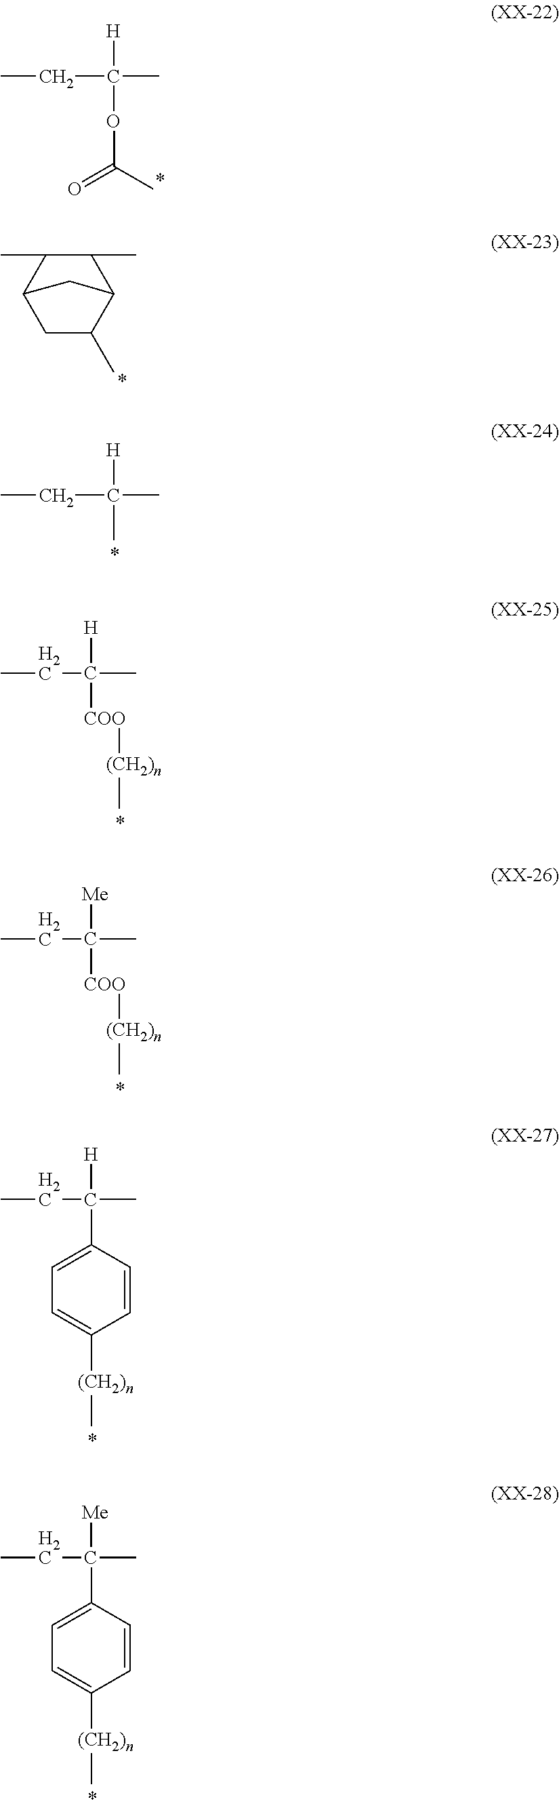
C(C(C)([H])OC(=O)C)C.CC1C(C)C2C(C)CC1C2.[H]C(C)(C)CC.[H]C([COO][(CH2)n]C)(C)CC.[Me]C([COO][(CH2)n]C)(C)CC.[H]C(C)(CC)C1=CC=C([(CH2)n]C)C=C1.[Me]C(C)(CC)C1=CC=C([(CH2)n]C)C=C1
